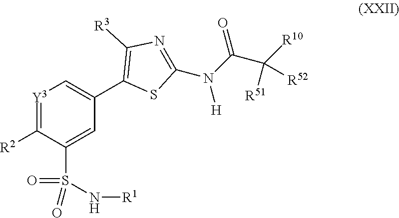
[Y3]1=C([R2])C(S(=O)(=O)N[R1])=CC(C2=C([R3])N=C(N([H])C(C([R10])([R51])[R52])=O)S2)=C1
